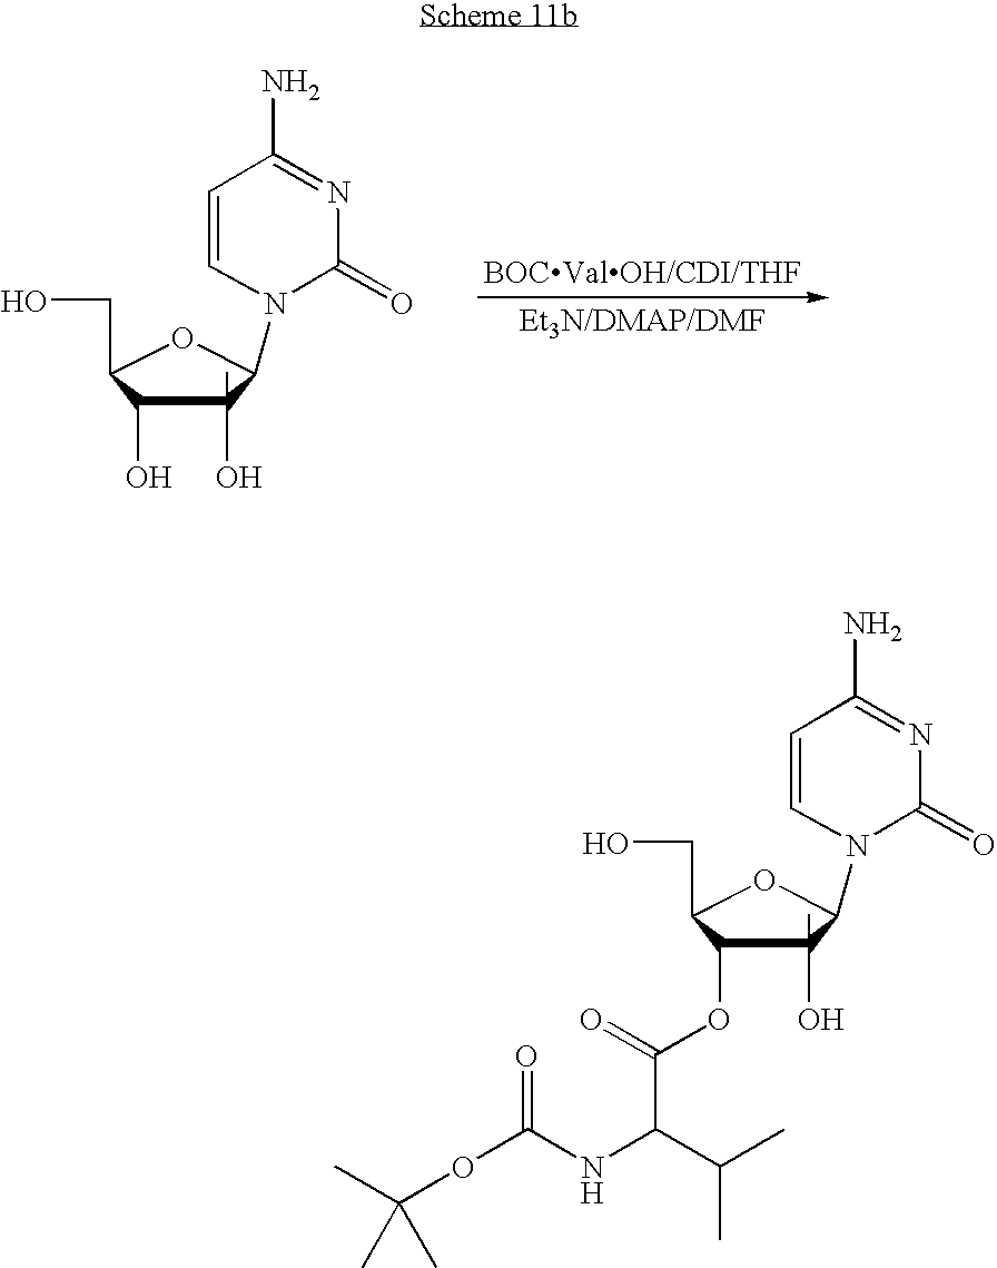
C1(O)(C)C(O)C(CO)OC1N1C(=O)N=C(N)C=C1.C1(O)(C)C(OC(C(C(C)C)NC(OC(C)(C)C)=O)=O)C(CO)OC1N1C(=O)N=C(N)C=C1
